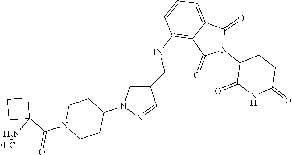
C1(=O)NC(=O)CCC1N1C(=O)C2=CC=CC(NCC3=CN(C4CCN(C(C5(N)CCC5)=O)CC4)N=C3)=C2C1=O.Cl
